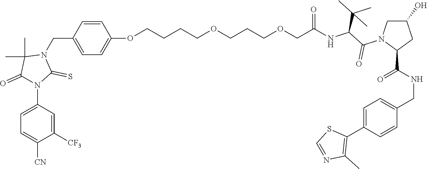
C(=O)(NC(C(N1C(C(NCC2=CC=C(C3=C(C)N=CS3)C=C2)=O)CC(O)C1)=O)C(C)(C)C)COCCCOCCCCOC1=CC=C(CN2C(C)(C)C(=O)N(C3=CC=C([CN])C([CF3])=C3)C2=S)C=C1
